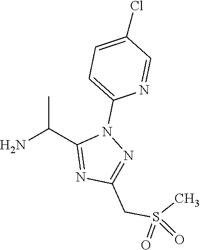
NC(C1=NC(CS(C)(=O)=O)=NN1C1=CC=C(Cl)C=N1)C
